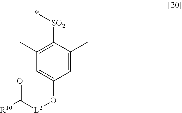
C1=C(C)C([SO2]*)=C(C)C=C1O[L2]C([R10])=O
